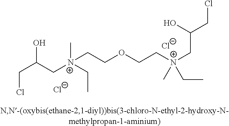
ClCC(O)C[N+](CC)(C)CCOCC[N+](CC(CCl)O)(CC)C.[Cl-].[Cl-]
